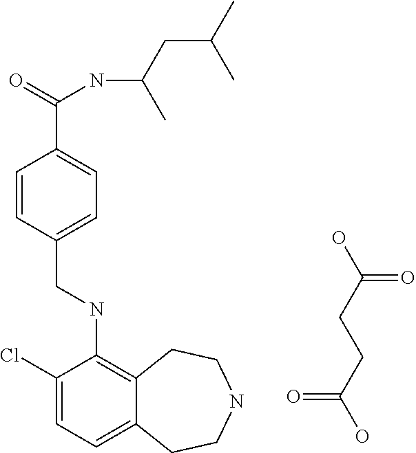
C12=CC=C(Cl)C(NCC3=CC=C(C(=O)NC(CC(C)C)C)C=C3)=C1CCNCC2.OC(=O)CCC(=O)O
